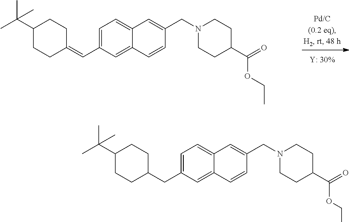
C1=C(C=C2CCC(C(C)(C)C)CC2)C=C2C(=C1)C=C(CN1CCC(C(=O)OCC)CC1)C=C2.C1=C(CC2CCC(C(C)(C)C)CC2)C=C2C(=C1)C=C(CN1CCC(C(=O)OCC)CC1)C=C2
